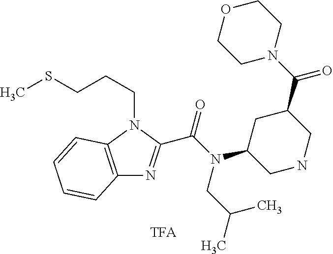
C12=C(N(CCCSC)C(C(N(C3CNCC(C(N4CCOCC4)=O)C3)CC(C)C)=O)=N1)C=CC=C2
